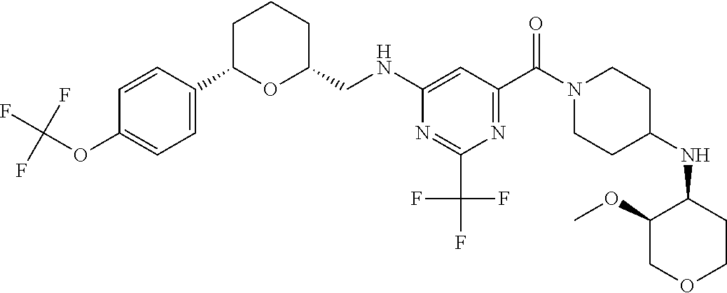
C1C(C2=CC=C(OC(F)(F)F)C=C2)OC(CNC2=CC(C(N3CCC(NC4C(OC)COCC4)CC3)=O)=NC(C(F)(F)F)=N2)CC1
